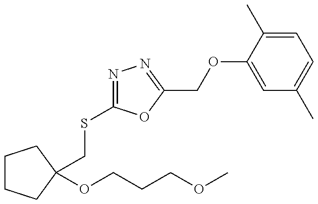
C1CCC(OCCCOC)(CSC2=NN=C(COC3=CC(C)=CC=C3C)O2)C1
